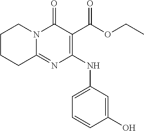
C1CCC2=NC(NC3=CC=CC(O)=C3)=C(C(OCC)=O)C(=O)N2C1
